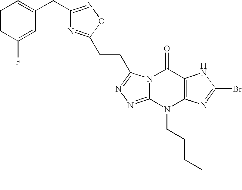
N12C(=NN=C1CCC1=NC(CC3=CC=CC(F)=C3)=NO1)N(CCCCC)C1=C(C2=O)NC(Br)=N1
